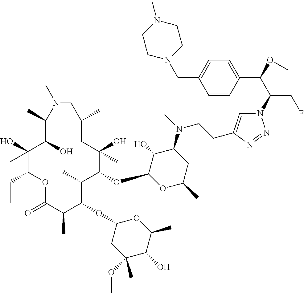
C1(O)(C)C(CC)OC(=O)C(C)C(OC2CC(OC)(C)C(O)C(C)O2)C(C)C(OC2OC(C)CC(N(C)CCC3=CN(C(C(OC)C4=CC=C(CN5CCN(C)CC5)C=C4)CF)N=N3)C2O)C(O)(C)CC(C)CN(C)C(C)C1O
